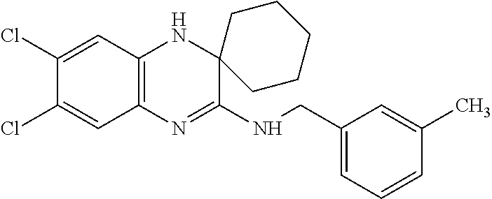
C1(Cl)=CC2=C(C=C1Cl)N=C(NCC1=CC=CC(C)=C1)C1(N2)CCCCC1
